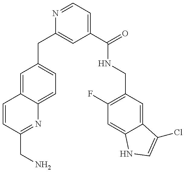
C1(CC2=CC(C(=O)NCC3=C(F)C=C4C(=C3)C(Cl)=CN4)=CC=N2)=CC=C2C(=C1)C=CC(CN)=N2
